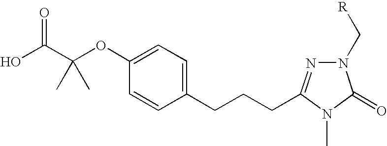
C1(CCCC2=NN(C[R])C(=O)N2C)=CC=C(OC(C(O)=O)(C)C)C=C1
